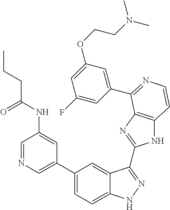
C1(C2=CN=CC(NC(CCC)=O)=C2)=CC=C2C(=C1)C(C1=NC3=C(N1)C=CN=C3C1=CC(OCCN(C)C)=CC(F)=C1)=NN2
